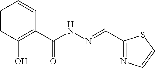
C1=CC(O)=C(C(NN=CC2=NC=CS2)=O)C=C1
